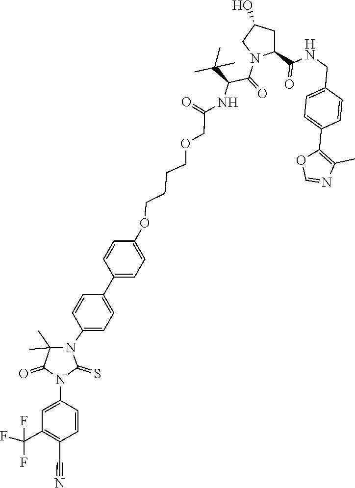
C1(C2=CC=C(OCCCCOCC(NC(C(=O)N3CC(O)CC3C(=O)NCC3=CC=C(C4=C(C)N=CO4)C=C3)C(C)(C)C)=O)C=C2)=CC=C(N2C(C)(C)C(=O)N(C3=CC(C(F)(F)F)=C(C#N)C=C3)C2=S)C=C1
